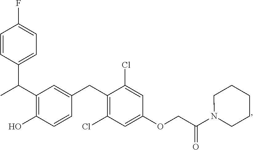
C(C1=C(O)C=CC(CC2=C(Cl)C=C(OCC(N3CCCCC3)=O)C=C2Cl)=C1)(C)C1=CC=C(F)C=C1
